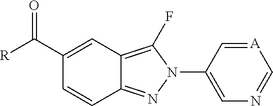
C12=C(F)N(C3=CN=C[A]=C3)N=C1C=CC(C([R])=O)=C2
